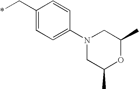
C1(C*)=CC=C(N2CC(C)OC(C)C2)C=C1
